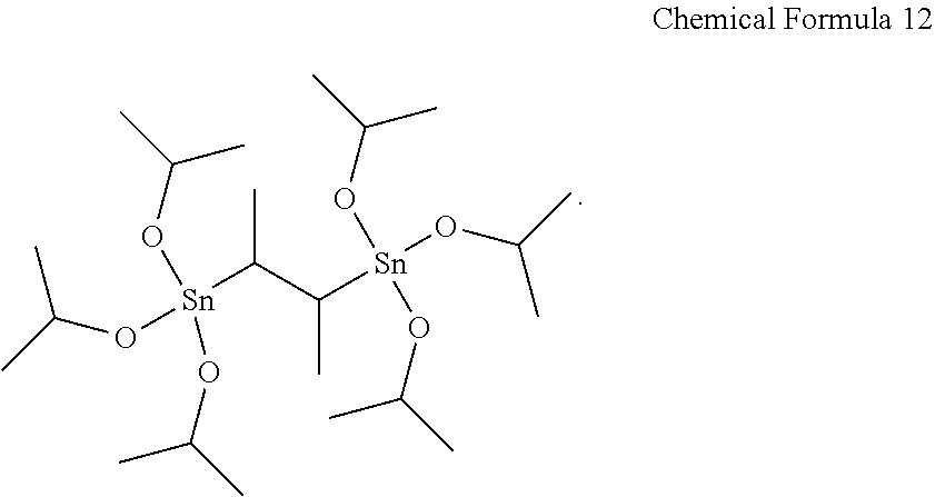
[Sn](C(C([Sn](OC(C)C)(OC(C)C)OC(C)C)C)C)(OC(C)C)(OC(C)C)OC(C)C
